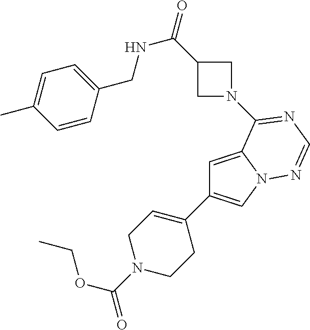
C1C(C(=O)NCC2=CC=C(C)C=C2)CN1C1=NC=NN2C=C(C3=CCN(C(=O)OCC)CC3)C=C21
